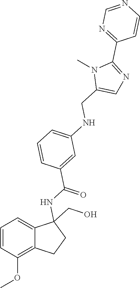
C1(C(NC2(CO)C3=CC=CC(OC)=C3CC2)=O)=CC(NCC2=CN=C(C3=NC=NC=C3)N2C)=CC=C1
